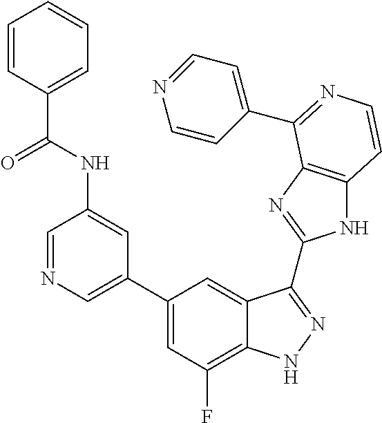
C1(C2=CN=CC(NC(=O)C3=CC=CC=C3)=C2)=CC(F)=C2C(=C1)C(C1=NC3=C(N1)C=CN=C3C1=CC=NC=C1)=NN2
